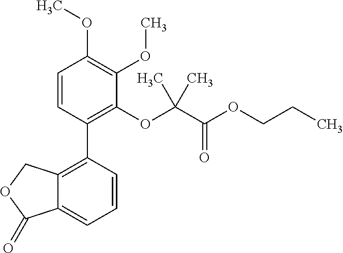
C12=C(C3=C(OC(C(OCCC)=O)(C)C)C(OC)=C(OC)C=C3)C=CC=C1C(=O)OC2
